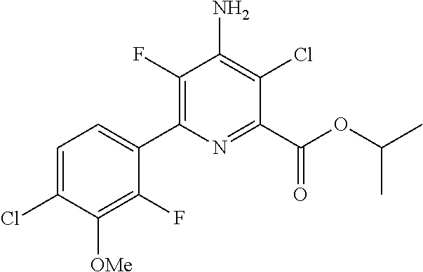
C1=C(Cl)C([OMe])=C(F)C(C2=C(F)C(N)=C(Cl)C(C(OC(C)C)=O)=N2)=C1
